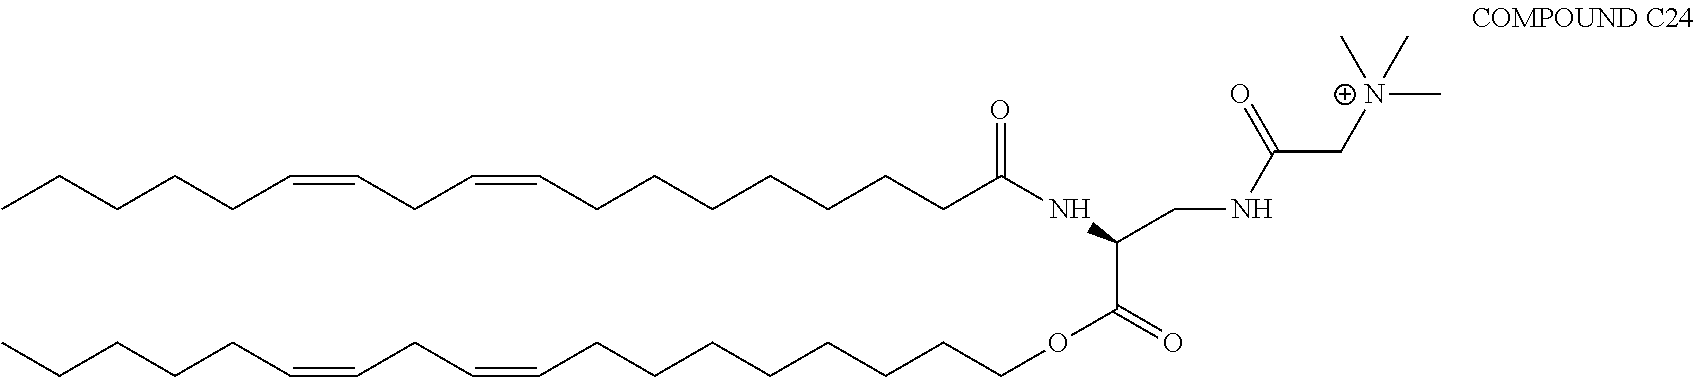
N(C(CCCCCCCC=CCC=CCCCCC)=O)C(CNC(C[N+](C)(C)C)=O)C(OCCCCCCCCC=CCC=CCCCCC)=O
